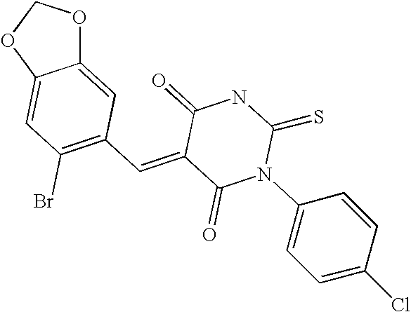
C12=CC(C=C3C(=O)N(C4=CC=C(Cl)C=C4)C(=S)NC3=O)=C(Br)C=C1OCO2
